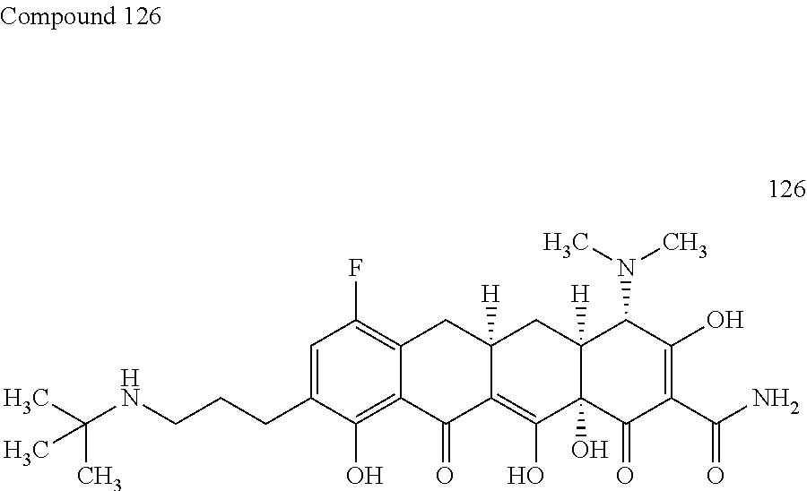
C1=C(CCCNC(C)(C)C)C(O)=C2C(=C1F)CC1([H])C(=C(O)C3(O)C([H])(C1)C(N(C)C)C(O)=C(C(=O)N)C3=O)C2=O
